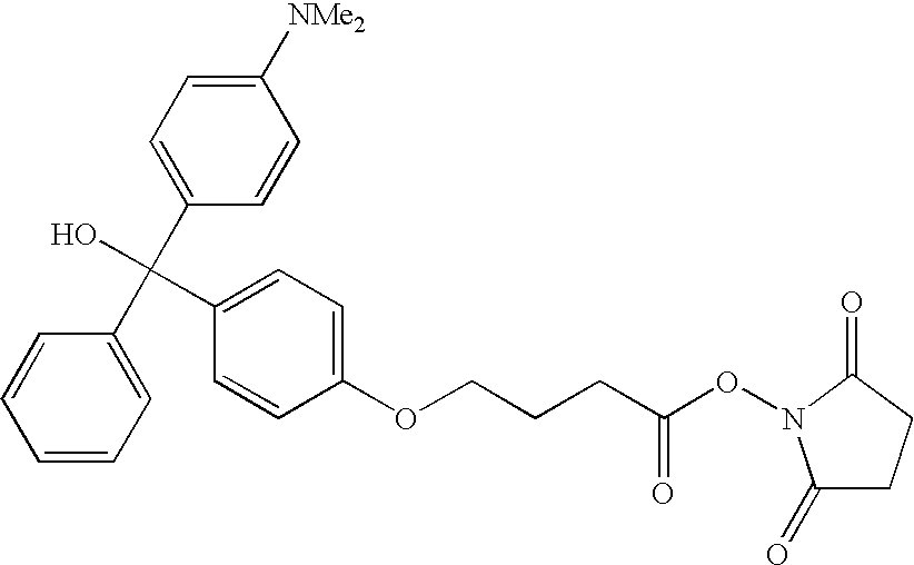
C1=CC=C(C(C2=CC=C([NMe2])C=C2)(O)C2=CC=C(OCCCC(ON3C(=O)CCC3=O)=O)C=C2)C=C1
